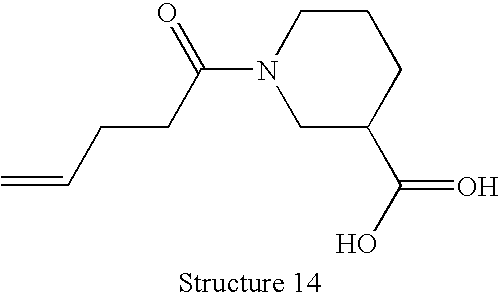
C=CCCC(N1CC(C(O)=O)CCC1)=O
